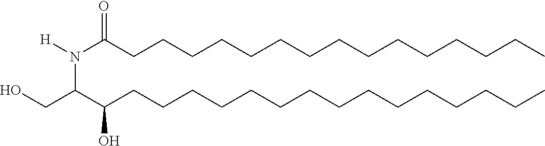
OCC(C(CCCCCCCCCCCCCCC)O)N([H])C(CCCCCCCCCCCCCCC)=O
